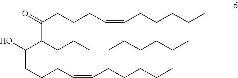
OC(C(C(=O)CCCC=CCCCCC)CCC=CCCCCC)CCCC=CCCCCC
